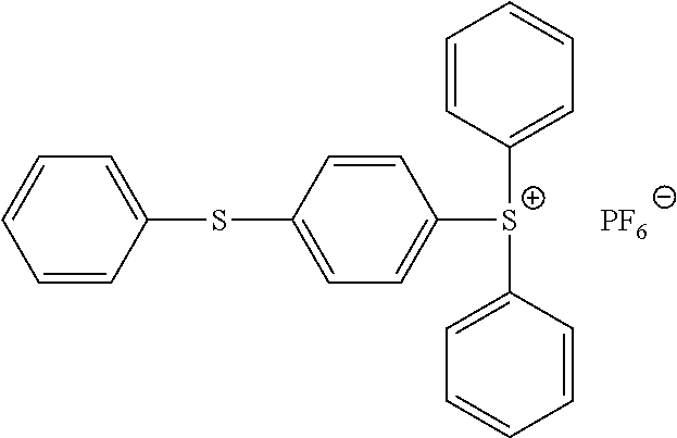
C1=CC(SC2=CC=C([S+](C3=CC=CC=C3)C3=CC=CC=C3)C=C2)=CC=C1.[PF6]
